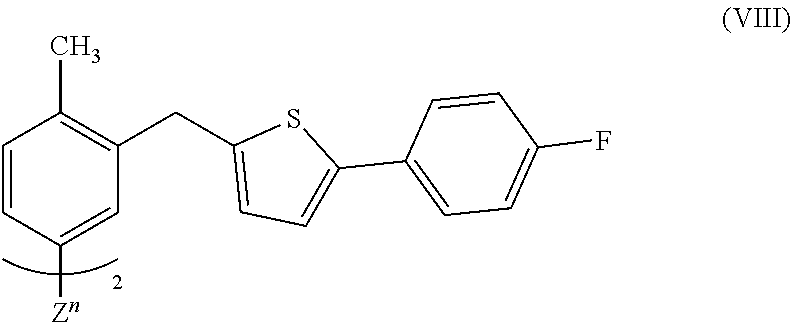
C1=CC([Zn])=CC(CC2=CC=C(C3=CC=C(F)C=C3)S2)=C1C
